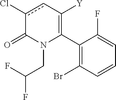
C1(C2=C([Y])cc(Cl)C(=O)N2CC(F)F)=C(Br)C=CC=C1F
